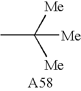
CC([Me])([Me])[Me]
